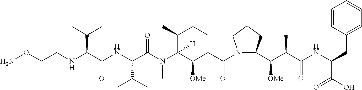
NOCCNC(C(NC(C(N(C(C(CC(N1C(C(C(C(NC(CC2=CC=CC=C2)C(O)=O)=O)C)[OMe])CCC1)=O)[OMe])(C(CC)C)[H])C)=O)C(C)C)=O)C(C)C
